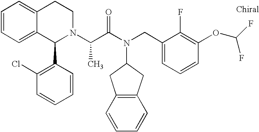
C1=CC=C2C(=C1)CCN(C(C(N(CC1=CC=CC(OC(F)F)=C1F)C1CC3=C(C1)C=CC=C3)=O)C)C2C1=C(Cl)C=CC=C1
